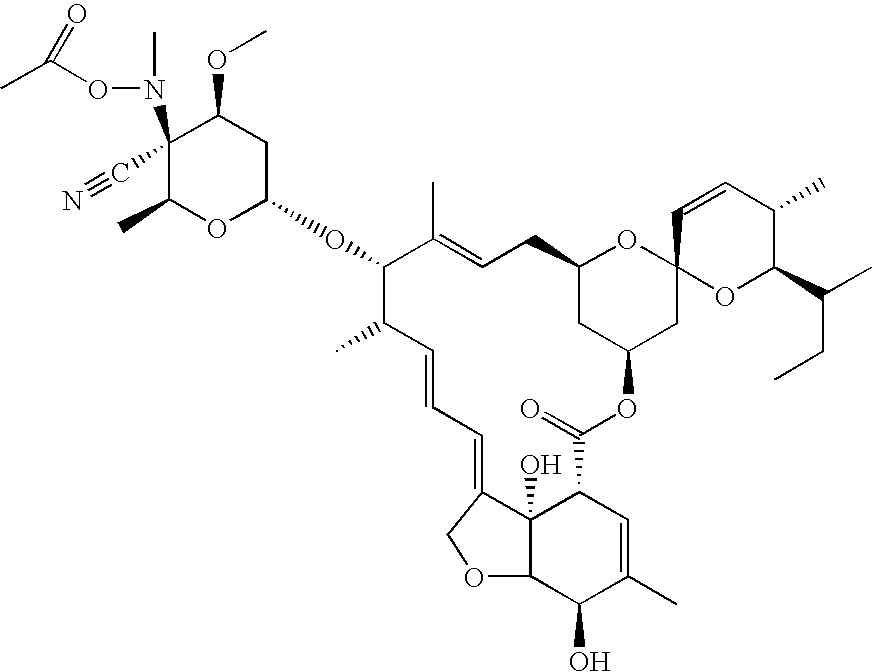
C1(C#N)(N(C)OC(C)=O)C(C)OC(OC2C(C)C=CC=C3C4(O)C(C=C(C)C(O)C4OC3)C(=O)OC3CC(CC=C2C)OC2(C3)OC(C(CC)C)C(C)C=C2)CC1OC
